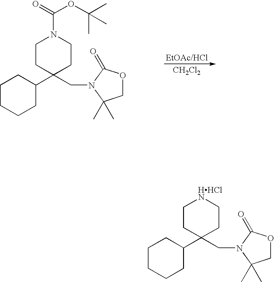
C1CC(C2CCCCC2)(CN2C(C)(C)COC2=O)CCN1C(=O)OC(C)(C)C.[CH2Cl2].C1CC(C2CCCCC2)(CN2C(C)(C)COC2=O)CC[HHClN]1
